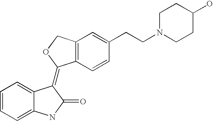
C12=C(C=CC(CCN3CCC(O)CC3)=C1)C(=C1C3=CC=CC=C3NC1=O)OC2
